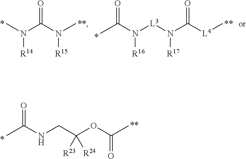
CN(C(N(C)[R15])=O)[R14].N([L3]N([R17])C([L4]C)=O)([R16])C(C)=O.O=C(NCC(OC(C)=O)([R23])[R24])C
